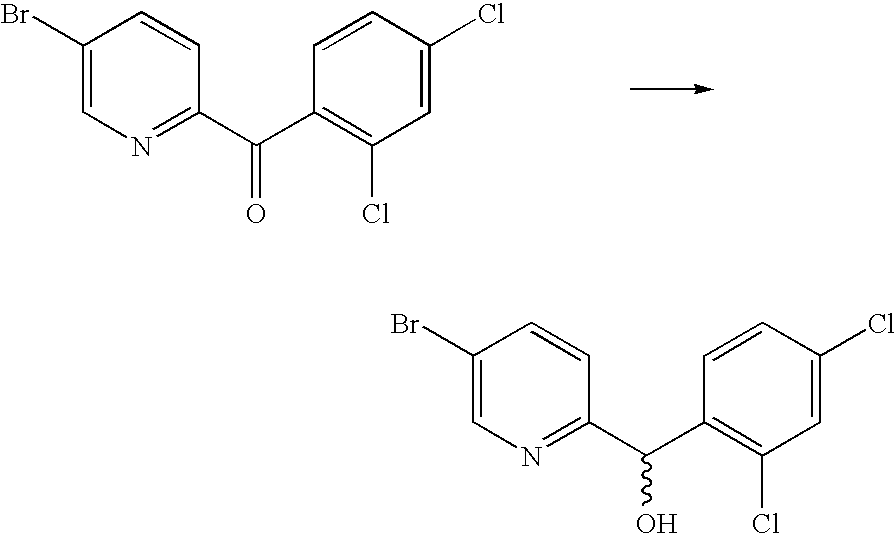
C1(Br)=CN=C(C(C2=C(Cl)C=C(Cl)C=C2)=O)C=C1.C1(Br)=CN=C(C(C2=C(Cl)C=C(Cl)C=C2)O)C=C1
